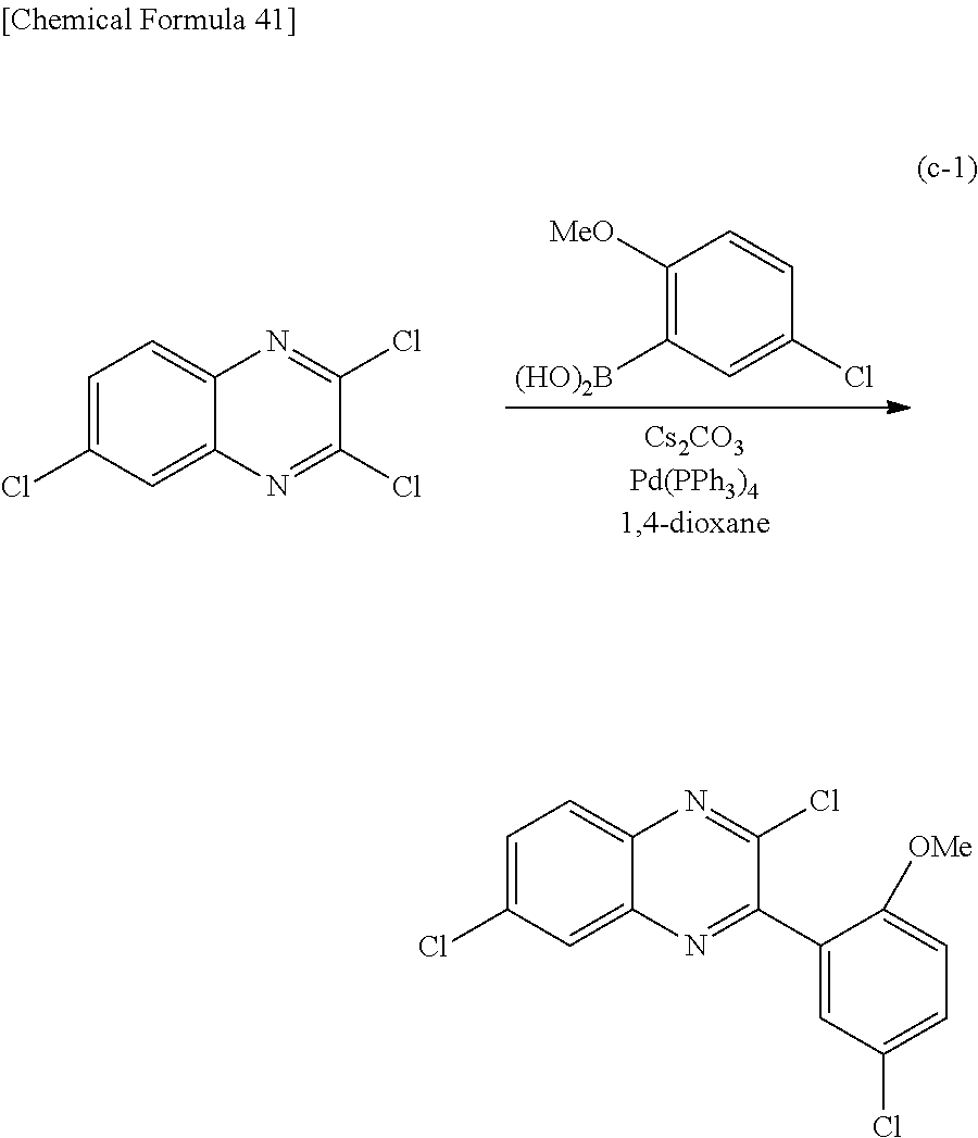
C1=C(Cl)C=C2C(=C1)N=C(Cl)C(Cl)=N2.C1([MeO])=C([(HO)2B])C=C(Cl)C=C1.C1=C(Cl)C=C2C(=C1)N=C(Cl)C(C1=CC(Cl)=CC=C1[OMe])=N2
